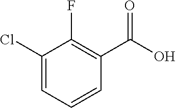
C1(Cl)=CC=CC(C(=O)O)=C1F
